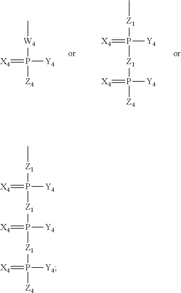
C[W4]P(=[X4])([Z4])[Y4].C[Z1]P(=[X4])([Z1]P(=[X4])([Y4])[Z4])[Y4].C[Z1]P(=[X4])([Z1]P(=[X4])([Y4])[Z1]P(=[X4])([Z4])[Y4])[Y4]
